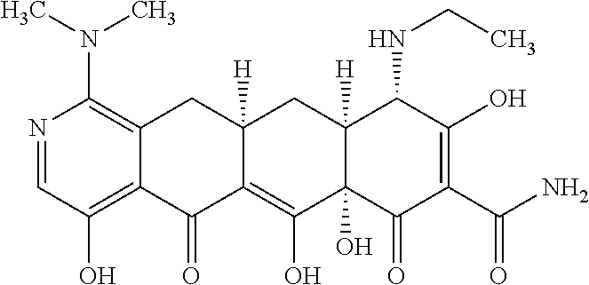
N1=CC(O)=C2C(=C1N(C)C)CC1([H])CC3([H])C(NCC)C(O)=C(C(=O)N)C(=O)C3(O)C(O)=C1C2=O
